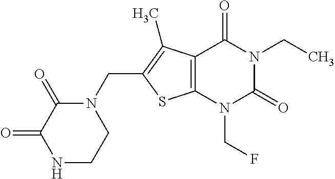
C12=C(N(CF)C(=O)N(CC)C1=O)SC(CN1C(=O)C(=O)NCC1)=C2C
